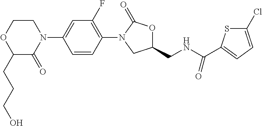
C1(F)=C(N2C(=O)OC(CNC(C3=CC=C(Cl)S3)=O)C2)C=CC(N2CCOC(CCCO)C2=O)=C1
